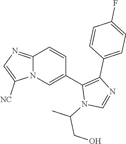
C12=NC=C([NC])N1C=C(C1=C(C3=CC=C(F)C=C3)N=CN1C(C)CO)C=C2
